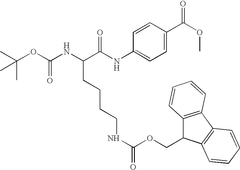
CC(OC(NC(C(NC1=CC=C(C(OC)=O)C=C1)=O)CCCCNC(=O)OCC1C2=C(C3=C1C=CC=C3)C=CC=C2)=O)(C)C
